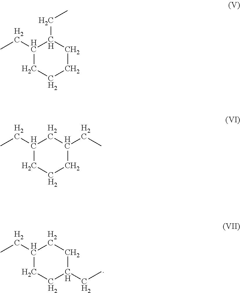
C1(CC)CCC(CC)CC1.C1(CC)CCCCC1CC.C1(CC)CCCC(CC)C1
